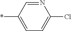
C1=C(Cl)N=CC(*)=C1
